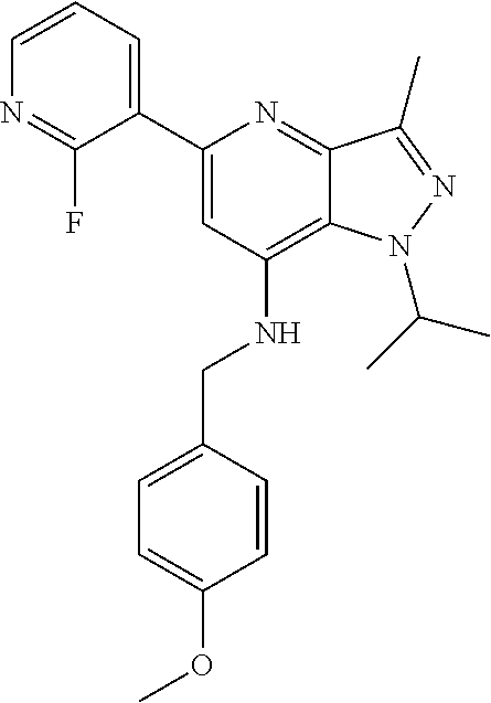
C1=CC=C(C2=CC(NCC3=CC=C(OC)C=C3)=C3C(=N2)C(C)=NN3C(C)C)C(F)=N1
